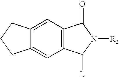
C12=C(C=C3C(=C1)CCC3)C(=O)N([R2])C2[L]
